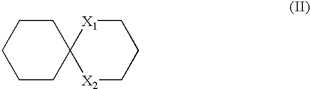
C1C2(CCCC1)[X2]CCC[X1]2
